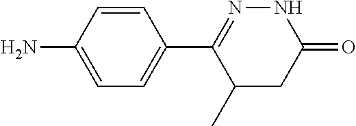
C1=CC(N)=CC=C1C1=NNC(=O)CC1C
